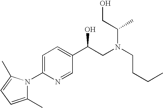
C1(C)=CC=C(C)N1C1=CC=C(C(CN(C(CO)C)CCCC)O)C=N1
